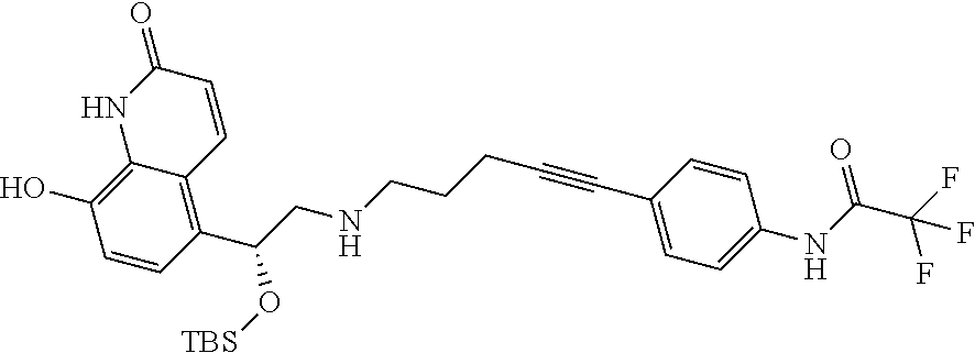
C1=CC(C(CNCCCC#CC2=CC=C(NC(=O)C(F)(F)F)C=C2)O[TBS])=C2C(=C1O)NC(=O)C=C2
